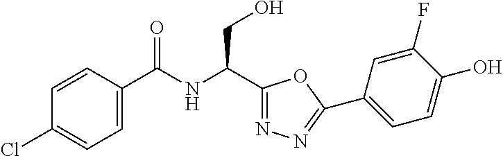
C1(C(NC(C2=CC=C(Cl)C=C2)=O)CO)=NN=C(C2=CC=C(O)C(F)=C2)O1
